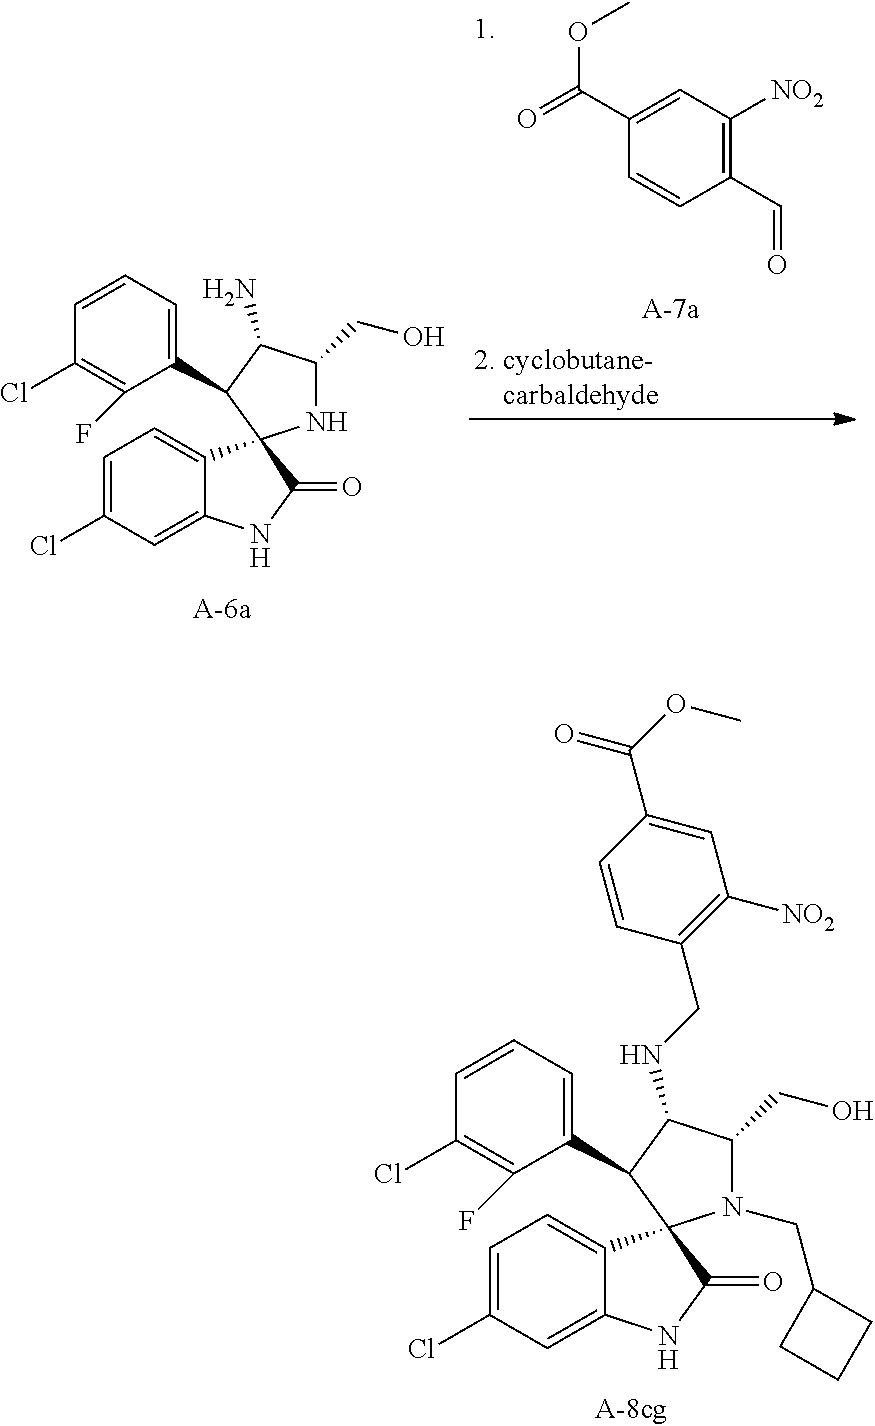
C1=C(Cl)C=C2C(=C1)C1(C(=O)N2)N(CC2CCC2)C(CO)C(NCC2=C([NO2])C=C(C(=O)OC)C=C2)C1C1=CC=CC(Cl)=C1F.C1=C(Cl)C=C2C(=C1)C1(C(=O)N2)NC(CO)C(N)C1C1=CC=CC(Cl)=C1F.C1(C(=O)OC)=CC([NO2])=C(C=O)C=C1
